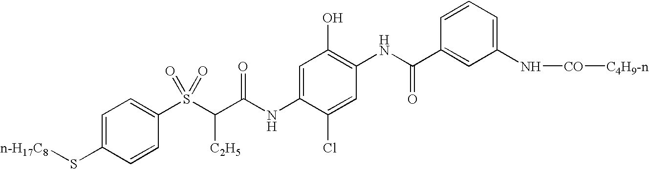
C1=C(S[n-H17C8])C=CC(S(C(C(NC2=CC(O)=C(NC(C3=CC(N[CO][C4H9-n])=CC=C3)=O)C=C2Cl)=O)[C2H5])(=O)=O)=C1
